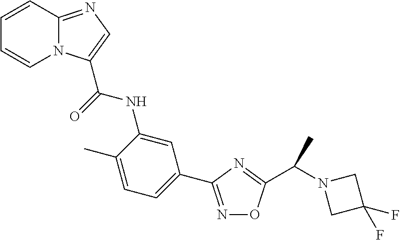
N1=C(C2=CC=C(C)C(NC(=O)C3=CN=C4N3C=CC=C4)=C2)N=C(C(N2CC(F)(F)C2)C)O1
